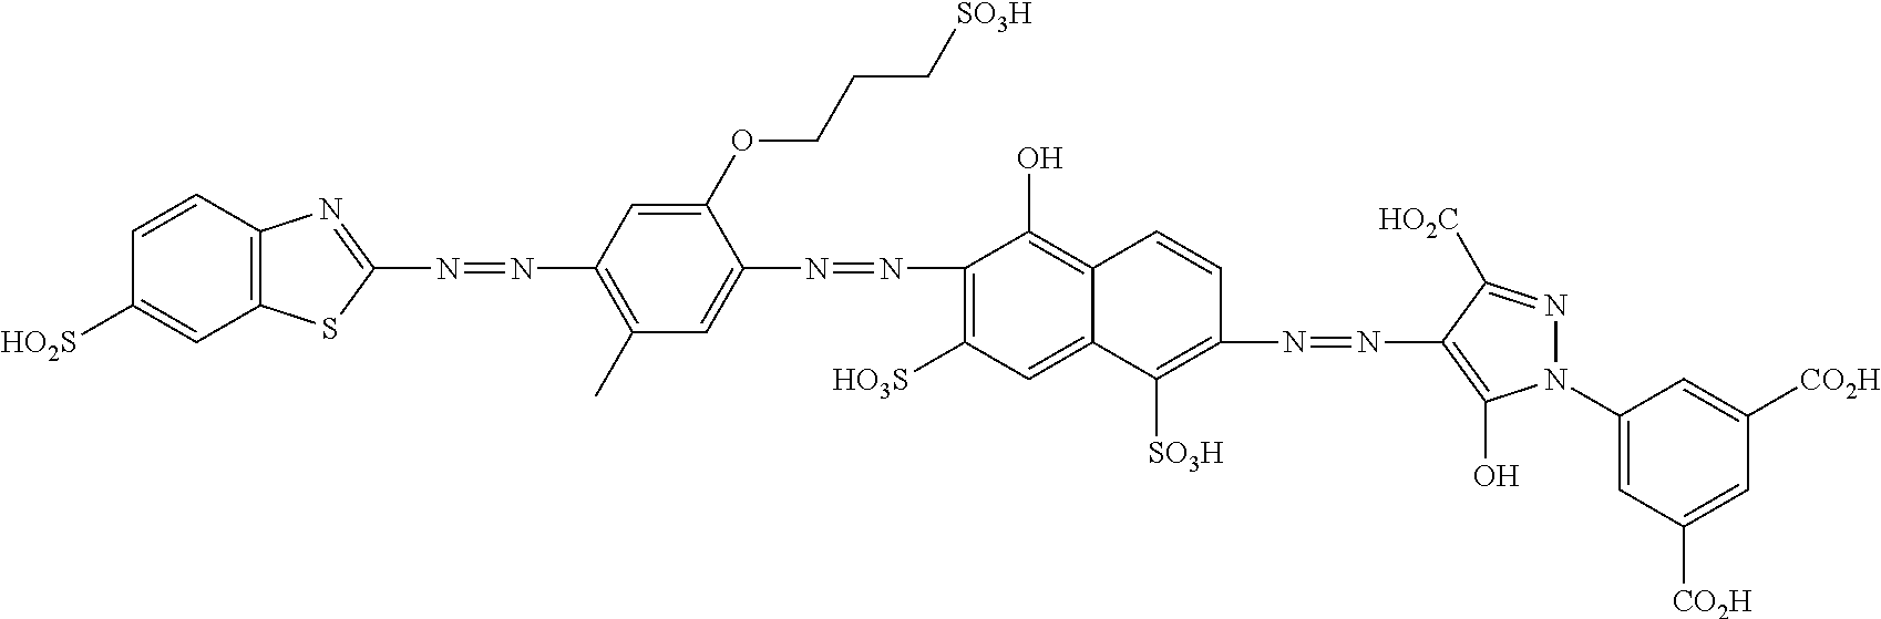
N(=NC1=C(C)C=C(N=NC2=C([HO3S])C=C3C(=C2O)C=CC(N=NC2=C(O)N(C4=CC([CO2H])=CC([CO2H])=C4)N=C2[HO2C])=C3[SO3H])C(OCCC[SO3H])=C1)C1=NC2=C(S1)C=C([HO2S])C=C2
